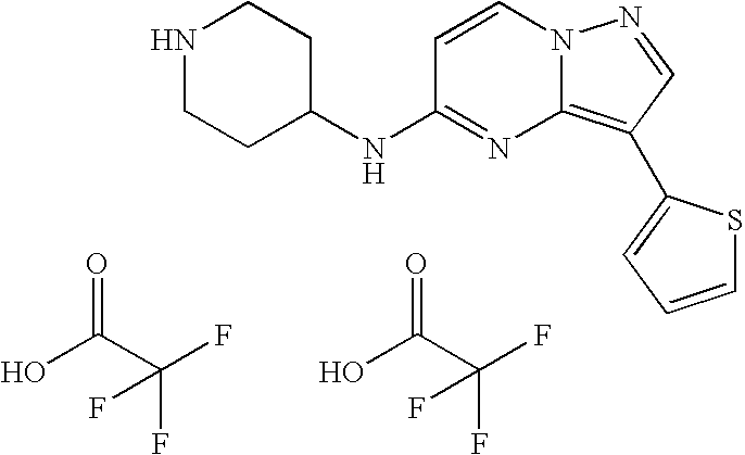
C1CC(NC2=NC3=C(C4=CC=CS4)C=NN3C=C2)CCN1.O=C(O)C(F)(F)F.O=C(O)C(F)(F)F
